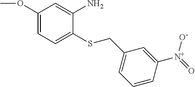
C1(OC)=CC=C(SCC2=CC=CC([N+](=O)[O-])=C2)C(N)=C1
